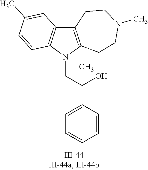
N1(CC(C2=CC=CC=C2)(O)C)C2=C(C3=C1C=CC(C)=C3)CCN(C)CC2
